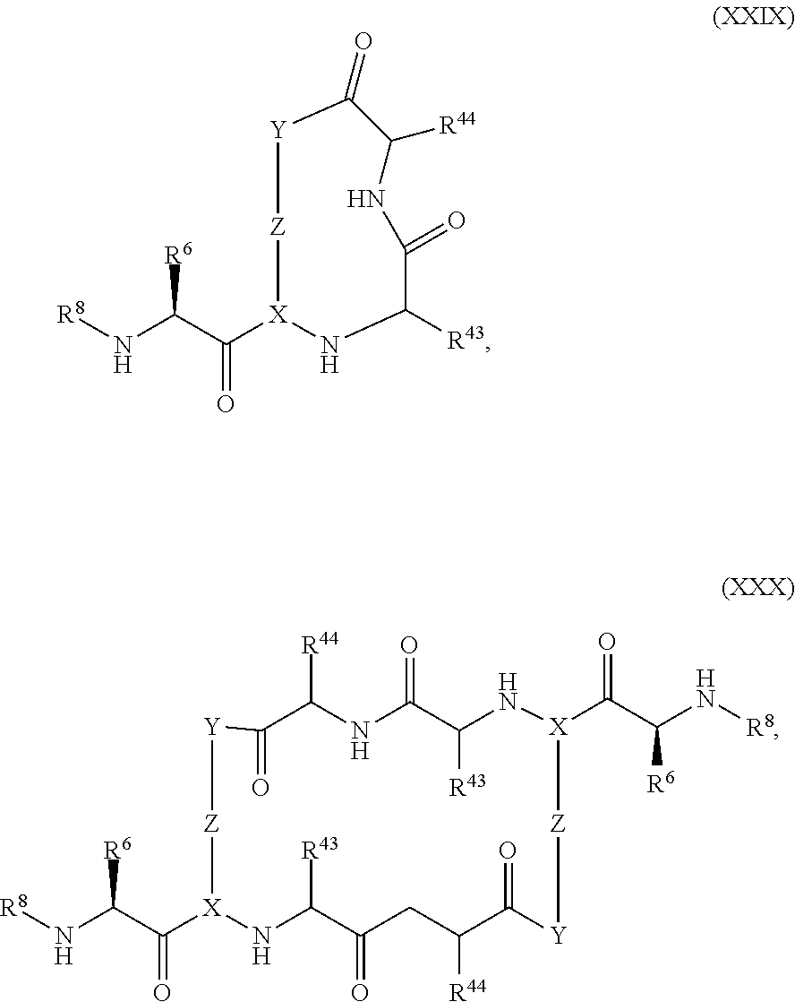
[R8]NC(C([X]1NC([R43])C(=O)NC([R44])C(=O)[Y][Z]1)=O)[R6].[R8]NC(C([X]1NC([R43])C(=O)CC([R44])C(=O)[Y][Z][X](C(C(N[R8])[R6])=O)NC([R43])C(=O)NC([R44])C(=O)[Y][Z]1)=O)[R6]
